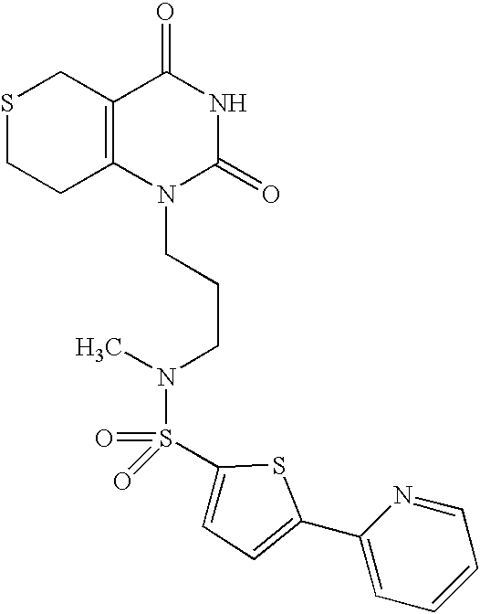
S1CCC2=C(C1)C(=O)NC(=O)N2CCCN(C)S(=O)(=O)C1=CC=C(C2=CC=CC=N2)S1
